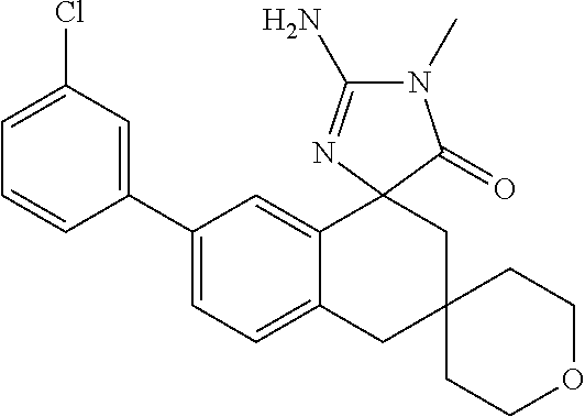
C1(C2=CC=C3C(=C2)C2(CC4(C3)CCOCC4)C(=O)N(C)C(N)=N2)=CC(Cl)=CC=C1
